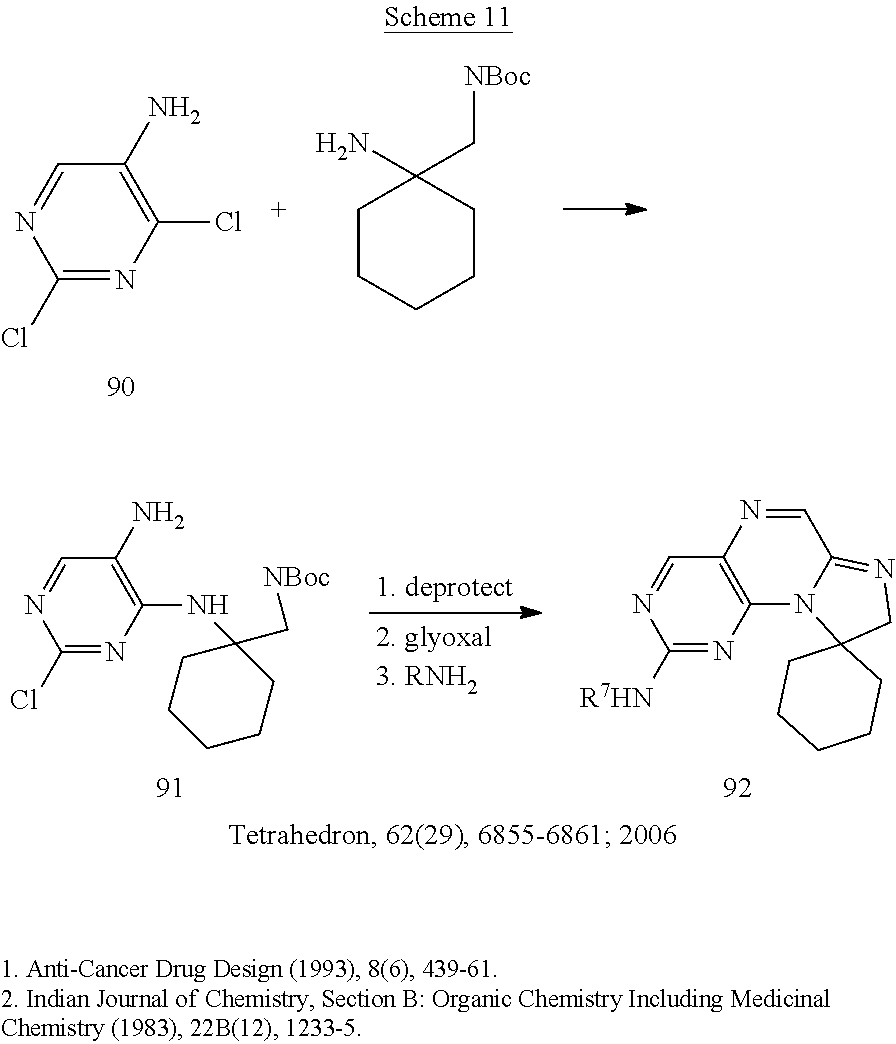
C1(Cl)=NC(Cl)=C(N)C=N1.C1CCCCC1(N)C[NBoc].C1(Cl)=NC(NC2(C[NBoc])CCCCC2)=C(N)C=N1.C1([R7HN])=NC2=C(C=N1)N=CC1=NCC3(N21)CCCCC3
